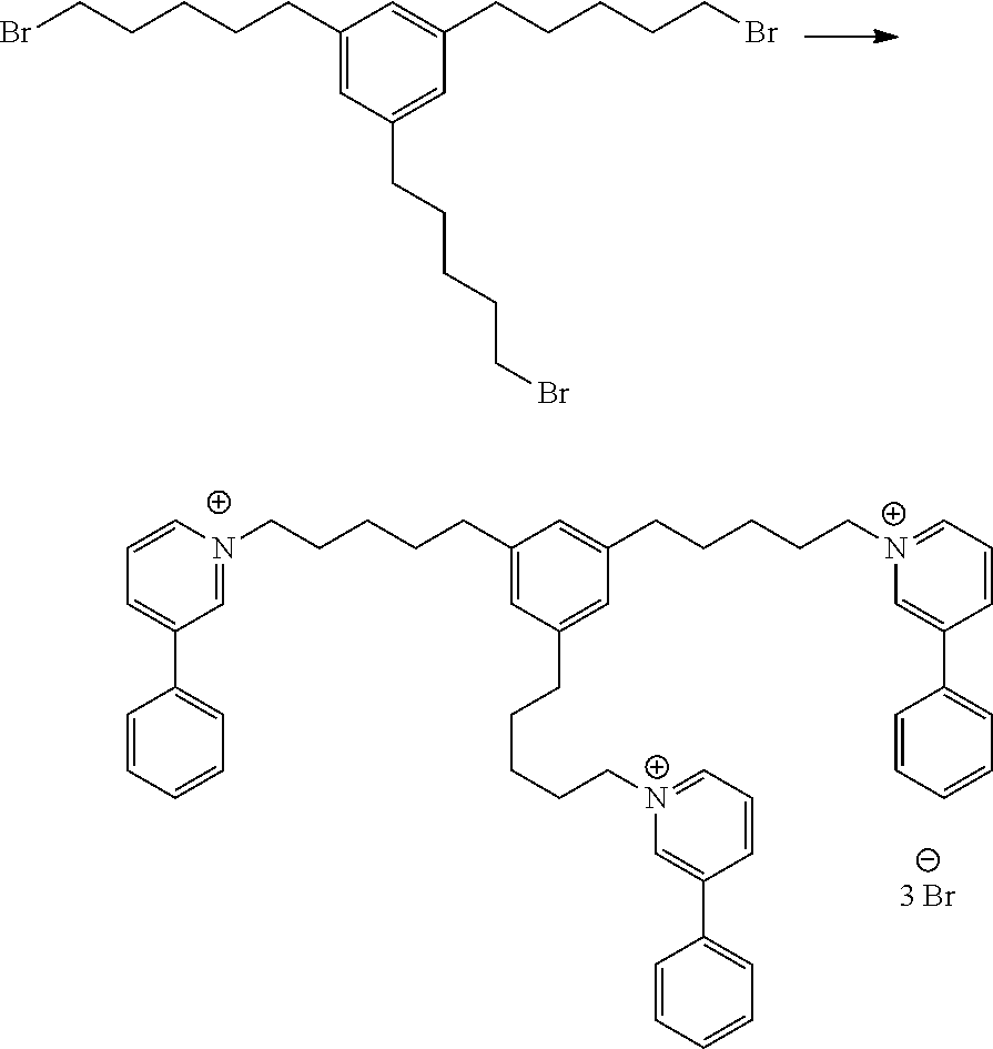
BrCCCCCC1=CC(CCCCCBr)=CC(CCCCCBr)=C1.[N+]1(CCCCCC2=CC(CCCCC[N+]3=CC=CC(C4=CC=CC=C4)=C3)=CC(CCCCC[N+]3=CC=CC(C4=CC=CC=C4)=C3)=C2)=CC(C2=CC=CC=C2)=CC=C1
